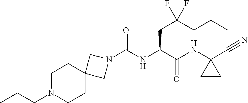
C(NC(C(NC1(C#N)CC1)=O)CC(F)(CCC)F)(N1CC2(C1)CCN(CCC)CC2)=O
